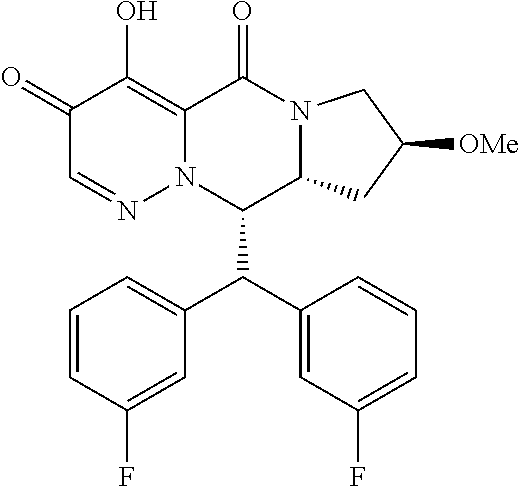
C1(=O)C=NN2C(=C1O)C(=O)N1C(C2C(C2=CC=CC(F)=C2)C2=CC(F)=CC=C2)CC([OMe])C1
